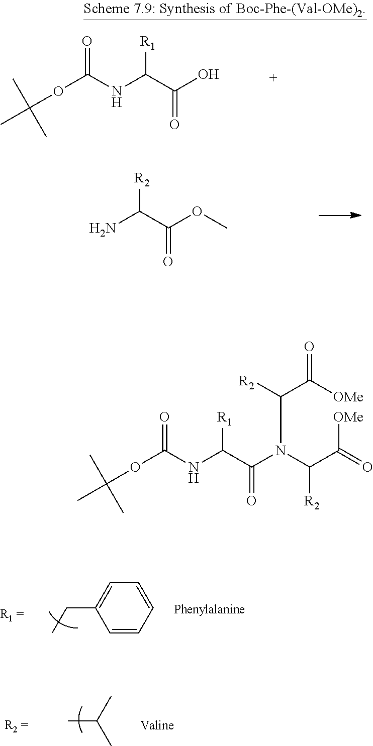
O(C(NC(C(O)=O)[R1])=O)C(C)(C)C.NC(C(OC)=O)[R2].C1=CC=CC=C1CC.CC(C)C.O(C(NC(C(N(C([R2])C(=O)[OMe])C([R2])C([OMe])=O)=O)[R1])=O)C(C)(C)C
